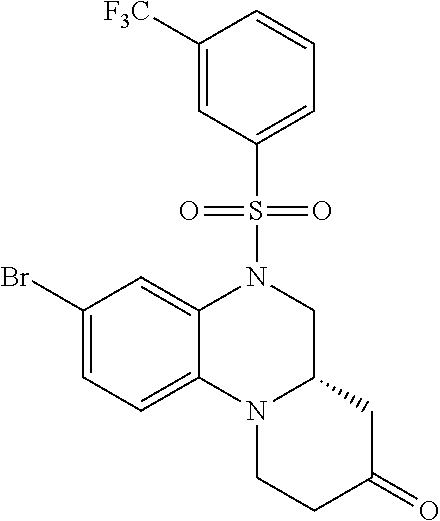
C1(Br)=CC=C2C(=C1)N(S(=O)(=O)C1=CC=CC([F3C])=C1)CC1N2CCC(=O)C1
